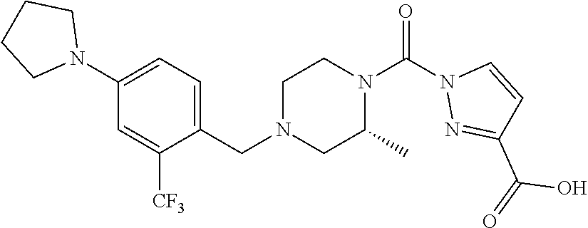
C1(N2CCCC2)=CC=C(CN2CCN(C(N3N=C(C(=O)O)C=C3)=O)C(C)C2)C([CF3])=C1
